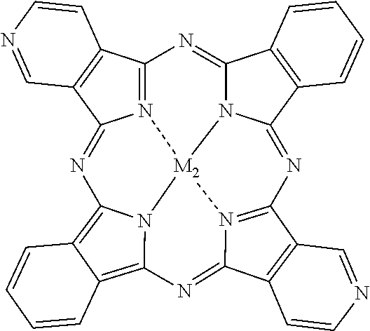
N12=C3C4=C(C1=NC1=C5C(=C6N1[M2]21N2C(=N3)C3=C(C2=NC2=N1C(=N6)C1=C2C=NC=C1)C=CC=C3)C=CC=C5)C=NC=C4
